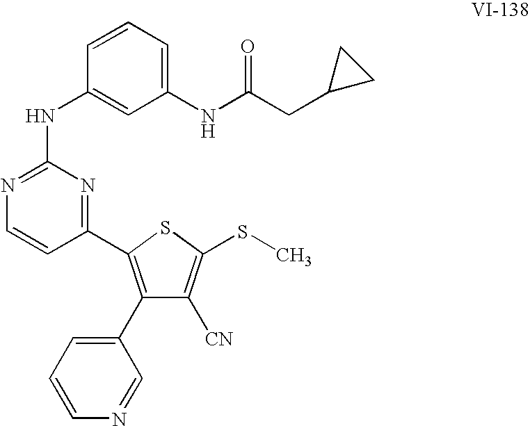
C1=CC=C(NC(CC2CC2)=O)C=C1NC1=NC=CC(C2=C(C3=CC=CN=C3)C([CN])=C(SC)S2)=N1
